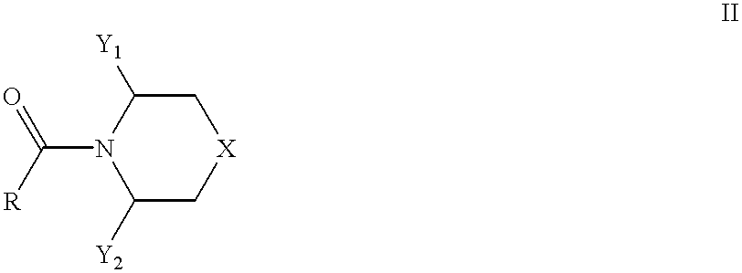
C1([Y2])C[X]CC([Y1])N1C([R])=O
